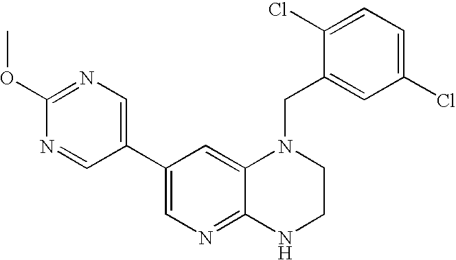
C1(C2=CN=C(OC)N=C2)=CN=C2C(=C1)N(CC1=CC(Cl)=CC=C1Cl)CCN2
